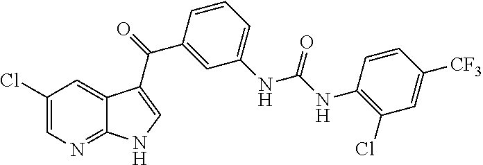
C1(Cl)=CN=C2C(=C1)C(C(C1=CC(NC(=O)NC3=C(Cl)C=C([CF3])C=C3)=CC=C1)=O)=CN2
